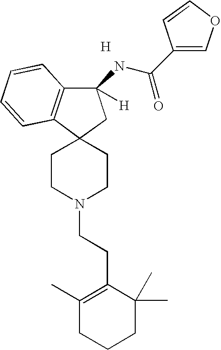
[H].C12(CCN(CCC3=C(C)CCCC3(C)C)CC1)C1=C(C(NC(C3=COC=C3)=O)([H])C2)C=CC=C1
